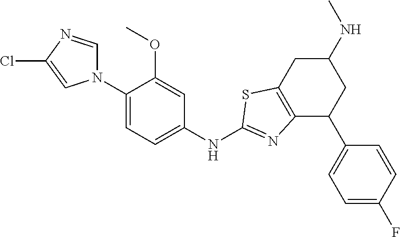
N1(C2=CC=C(NC3=NC4=C(CC(NC)CC4C4=CC=C(F)C=C4)S3)C=C2OC)C=NC(Cl)=C1
